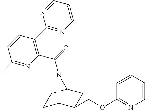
C1C2C(COC3=NC=CC=C3)CC(C1)N2C(=O)C1=C(C2=NC=CC=N2)C=CC(C)=N1
